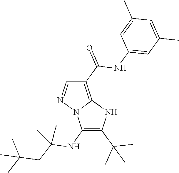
C1(NC(CC(C)(C)C)(C)C)=C(C(C)(C)C)NC2=C(C(=O)NC3=CC(C)=CC(C)=C3)C=NN12
